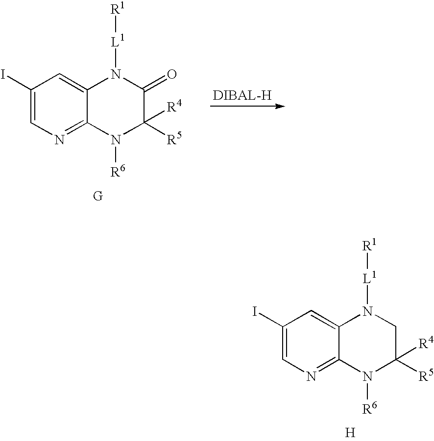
C12=CC(I)=CN=C1N([R6])C([R5])([R4])C(=O)N2[L1][R1].C12=CC(I)=CN=C1N([R6])C([R5])([R4])CN2[L1][R1].[H]
